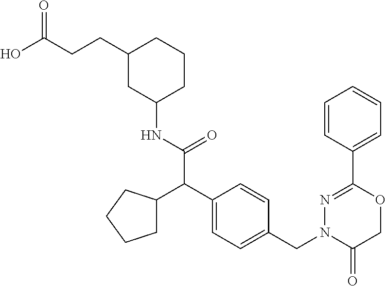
C1(NC(=O)C(C2=CC=C(CN3C(=O)COC(C4=CC=CC=C4)=N3)C=C2)C2CCCC2)CCCC(CCC(O)=O)C1
